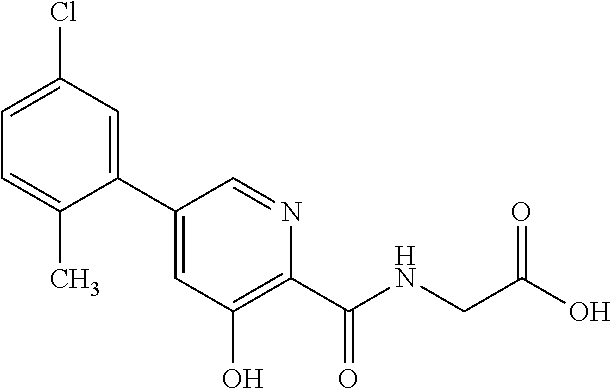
C1(C2=CC(Cl)=CC=C2C)=CC(O)=C(C(NCC(O)=O)=O)N=C1
